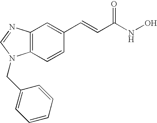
C1=NC2=C(C=CC(C=CC(NO)=O)=C2)N1CC1=CC=CC=C1
